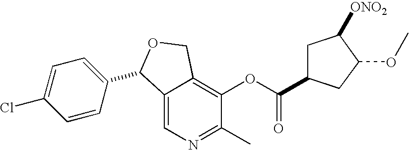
C12=CN=C(C)C(OC(=O)C3CC([ONO2])C(OC)C3)=C1COC2C1=CC=C(Cl)C=C1
